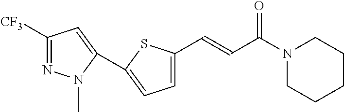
C1CCN(C(C=CC2=CC=C(C3=CC([CF3])=NN3C)S2)=O)CC1
